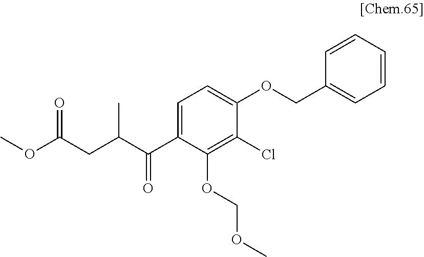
C1(C(C(CC(OC)=O)C)=O)=CC=C(OCC2=CC=CC=C2)C(Cl)=C1OCOC
